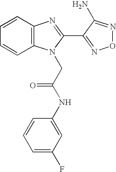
C1=CC2=C(C=C1)N(CC(NC1=CC(F)=CC=C1)=O)C(C1=NON=C1N)=N2
